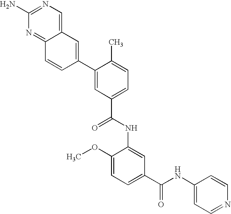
NC1=NC=C2C(=N1)C=CC(C1=CC(C(=O)NC3=CC(C(NC4=CC=NC=C4)=O)=CC=C3OC)=CC=C1C)=C2
